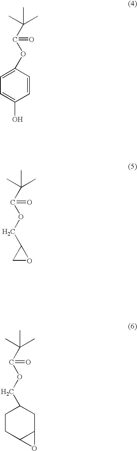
C1=C(OC(C(C)(C)C)=O)C=CC(O)=C1.C(OC(C(C)(C)C)=O)C1CO1.C(OC(C(C)(C)C)=O)C1CCC2C(C1)O2
